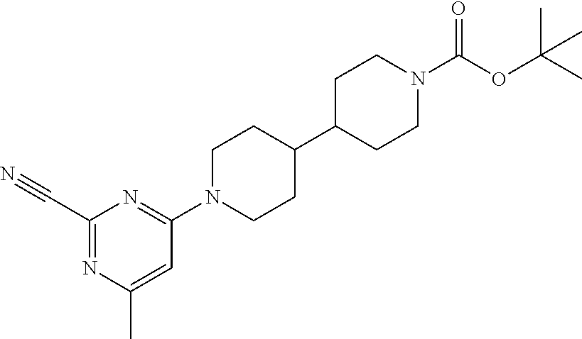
C1(C#N)=NC(C)=CC(N2CCC(C3CCN(C(OC(C)(C)C)=O)CC3)CC2)=N1
